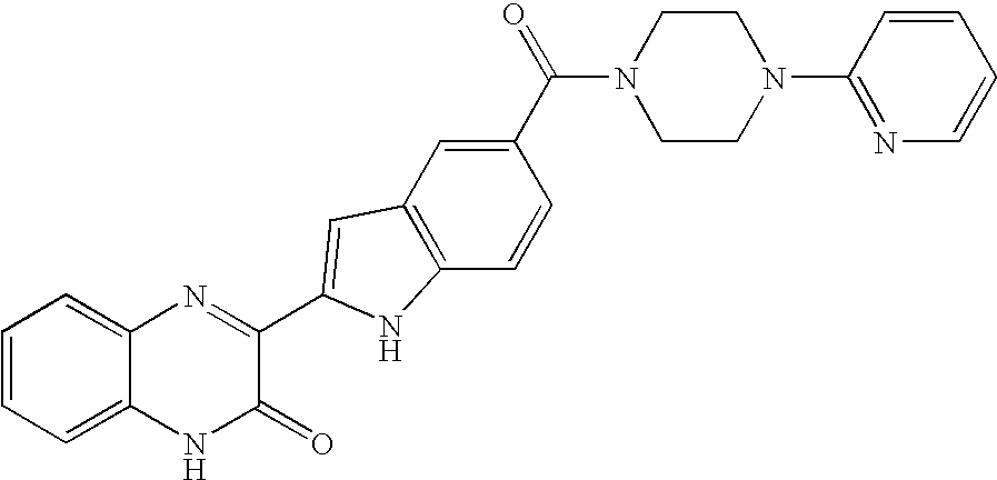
C1=C2C(=CC=C1)N=C(C1=CC3=C(C=CC(C(=O)N4CCN(C5=NC=CC=C5)CC4)=C3)N1)C(=O)N2
